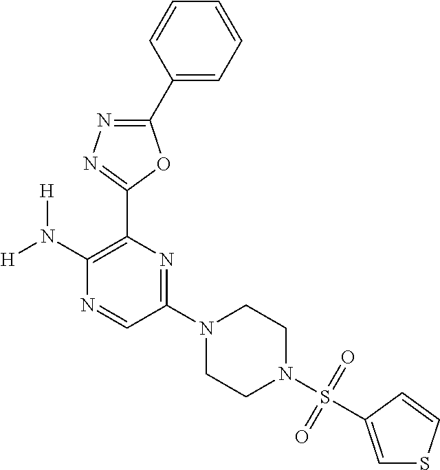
C1(N([H])[H])=C(C2=NN=C(C3=CC=CC=C3)O2)N=C(N2CCN(S(=O)(=O)C3=CSC=C3)CC2)C=N1
